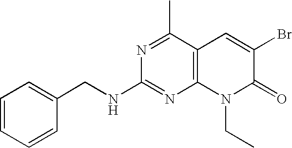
C1=CC=CC(CNC2=NC3=C(C(C)=N2)C=C(Br)C(=O)N3CC)=C1
